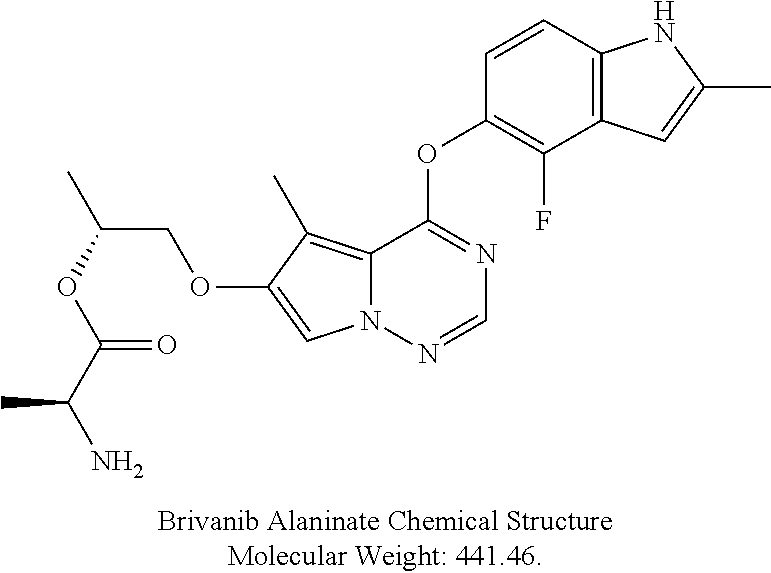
C(=O)(OC(COC1=CN2C(=C1C)C(OC1=C(F)C3=C(C=C1)NC(C)=C3)=NC=N2)C)C(N)C
